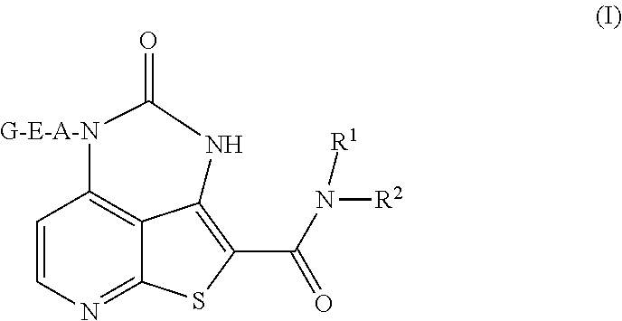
C1=CN=C2C3=C1[G-E-A-N]C(=O)NC3=C(C(N([R2])[R1])=O)S2
